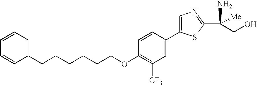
O(C1=C([CF3])C=C(C2=CN=C(C(N)(CO)[Me])S2)C=C1)CCCCCCC1=CC=CC=C1
